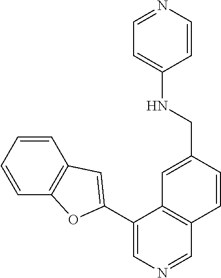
C1=CC=CC2=C1OC(C1=CN=CC3=C1C=C(CNC1=CC=NC=C1)C=C3)=C2
